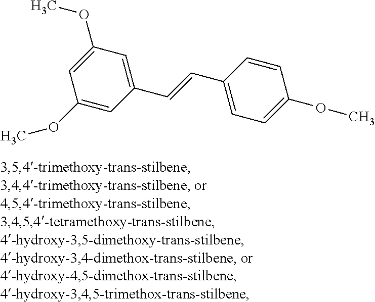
C1(OC)=CC(OC)=CC(C=CC2=CC=C(OC)C=C2)=C1
